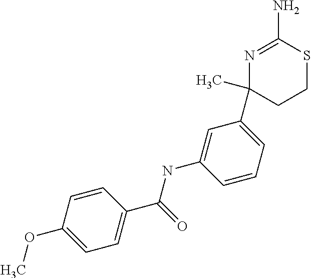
C1(C2=CC=CC(NC(C3=CC=C(OC)C=C3)=O)=C2)(C)CCSC(N)=N1
